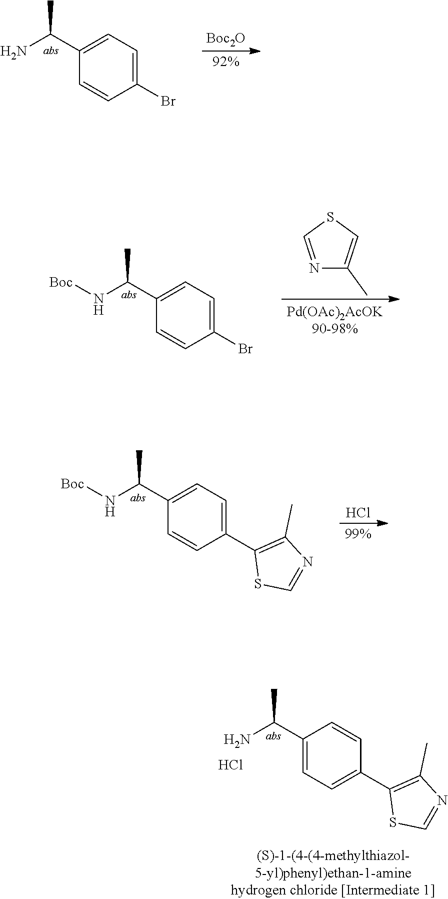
[Boc2O].[92%].C1=C(Br)C=CC(C(N)C)=C1.N(C(C1=CC=C(Br)C=C1)C)[Boc].C1=NC(C)=CS1.Cl.[99%].N(C(C1=CC=C(C2=C(C)N=CS2)C=C1)C)[Boc].C1(C(N)C)=CC=C(C2=C(C)N=CS2)C=C1.Cl
